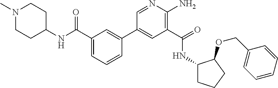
C1(C2=CC(C(NC3CCN(C)CC3)=O)=CC=C2)=CC(C(=O)NC2CCCC2OCC2=CC=CC=C2)=C(N)N=C1
